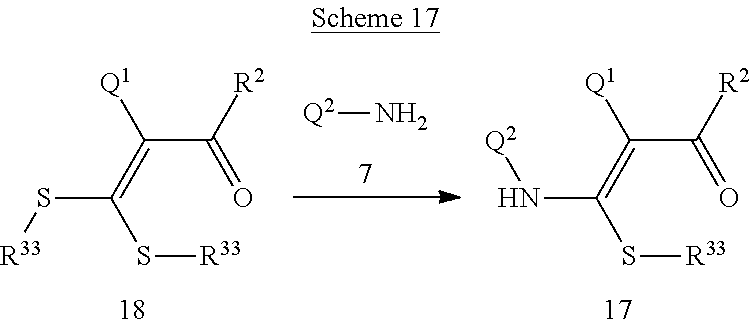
C(C([R2])=O)(=C(S[R33])S[R33])[Q1].[Q2]N.C(C([R2])=O)(=C(S[R33])N[Q2])[Q1]
